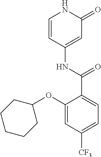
C1=CC(NC(=O)C2=CC=C([CF3])C=C2OC2CCCCC2)=CC(=O)N1
